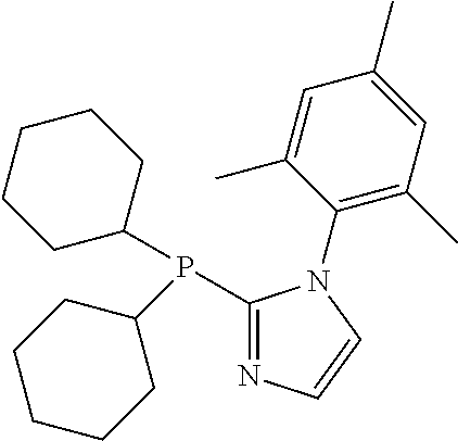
C1(P(C2CCCCC2)C2CCCCC2)=NC=CN1C1=C(C)C=C(C)C=C1C
